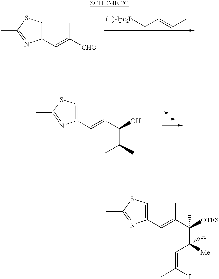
C1(C=C(C)C(O)C(C=C)C)=CSC(C)=N1.C1(C=C(C)[CHO])=CSC(C)=N1.[(+)-Ipc2B]CC=CC.C1(C=C(C)C([OTES])(C(C=C(C)I)([Me])[H])[H])=CSC(C)=N1
